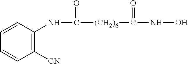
N(C([(CH2)6]C(NO)=O)=O)C1=C([CN])C=CC=C1
